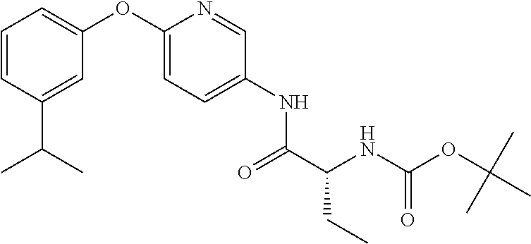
C1=CC(C(C)C)=CC(OC2=CC=C(NC(=O)C(CC)NC(=O)OC(C)(C)C)C=N2)=C1
